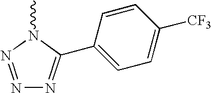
N1=NN(C)C(C2=CC=C([CF3])C=C2)=N1
